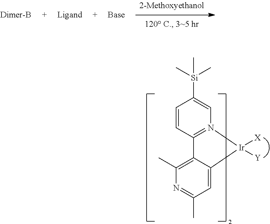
C1=CC2=N(C=C1[Si](C)(C)C)[Ir]([X])([Y])C1=CC(C)=NC(C)=C21
